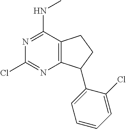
N1=C(NC)C2=C(N=C1Cl)C(C1=CC=CC=C1Cl)CC2
